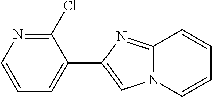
C1=CN=C(Cl)C(C2=CN3C(=N2)C=CC=C3)=C1
